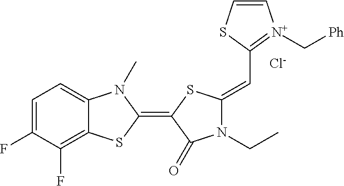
[Cl-].C1=C(F)C(F)=C2C(=C1)N(C)C(=C1SC(=CC3=[N+](C[Ph])C=CS3)N(CC)C1=O)S2
